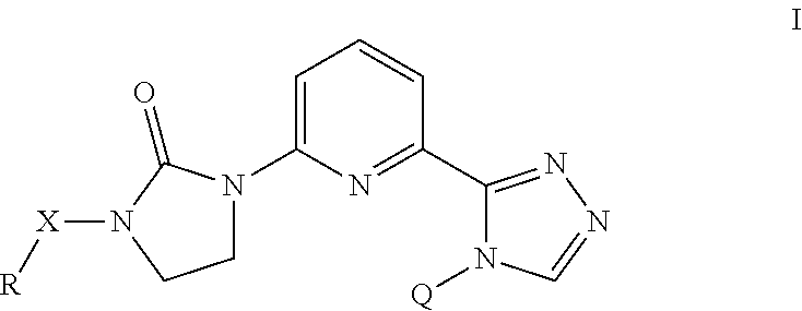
C1=C(N2CCN([X][R])C2=O)N=C(C2=NN=CN2[Q])C=C1
